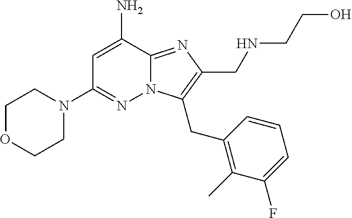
NC1=CC(N2CCOCC2)=NN2C1=NC(CNCCO)=C2CC1=C(C)C(F)=CC=C1
